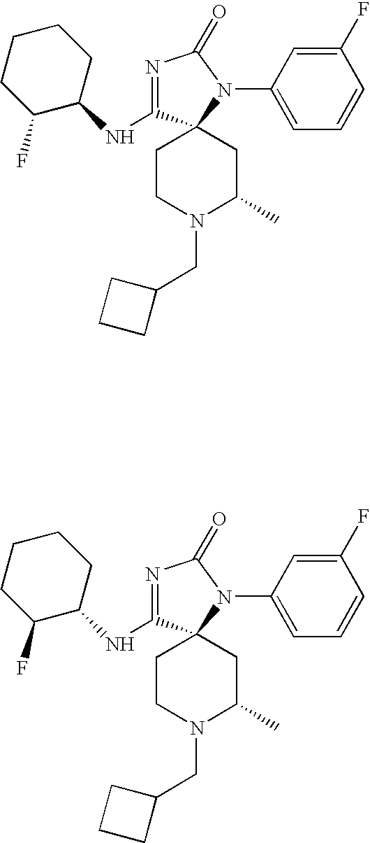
C1CN(CC2CCC2)C(C)CC12C(NC1C(F)CCCC1)=NC(=O)N2C1=CC=CC(F)=C1.C1CN(CC2CCC2)C(C)CC12C(NC1C(F)CCCC1)=NC(=O)N2C1=CC=CC(F)=C1
